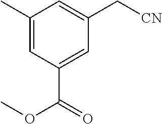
C1(C)=CC(C(OC)=O)=CC(C[CN])=C1
